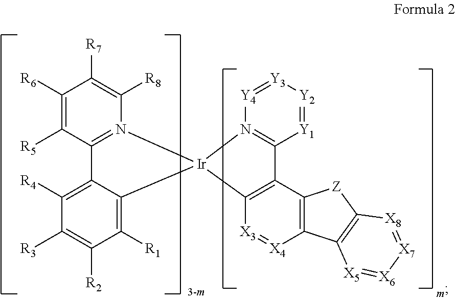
C1([R6])=C([R5])C2=N(C([R8])=C1[R7])[Ir]1(C3=C([R1])C([R2])=C([R3])C([R4])=C23)N2=C([Y1]=[Y2][Y3]=[Y4]2)C2=C1[X3]=[X4]C1=C2[Z]C2=C1[X5]=[X6][X7]=[X8]2
